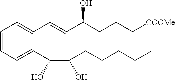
C(=CC=CC=CC(CCC[COOMe])O)C=CC(C(O)CCCCC)O
